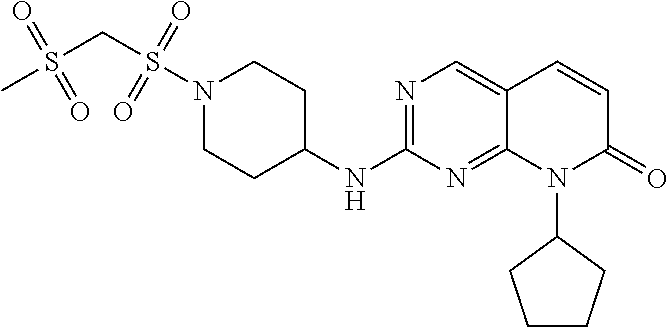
N1(S(CS(C)(=O)=O)(=O)=O)CCC(NC2=NC=C3C(=N2)N(C2CCCC2)C(=O)C=C3)CC1
